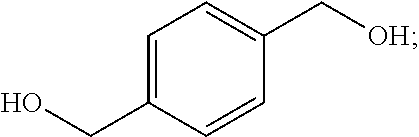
C1=C(CO)C=CC(C[OH])=C1
